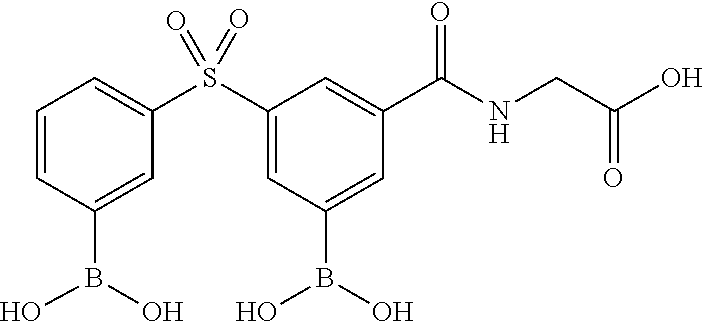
C1=CC(B(O)O)=CC(S(C2=CC(B(O)O)=CC(C(NCC(O)=O)=O)=C2)(=O)=O)=C1
